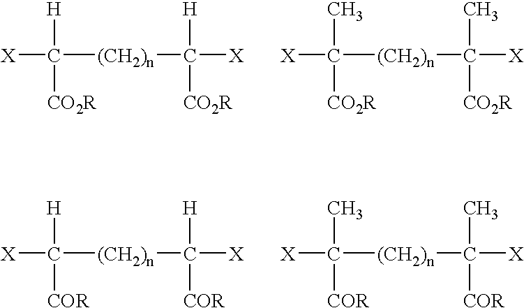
[X]C([(CH2)n]C([X])([H])[CO2R])([H])[CO2R].[X]C([(CH2)n]C([X])(C)[CO2R])(C)[CO2R].[X]C([(CH2)n]C([X])([H])[COR])([H])[COR].[X]C([(CH2)n]C([X])(C)[COR])(C)[COR]
